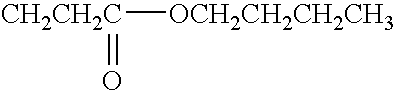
[OCH2CH2CH2CH3][CH2CH2C]=O
